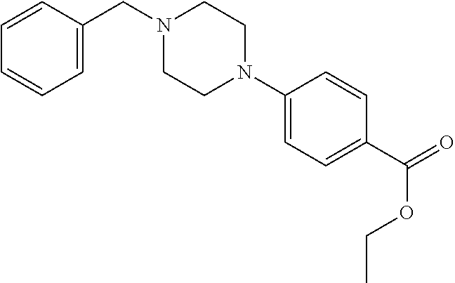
C1=CC(CN2CCN(C3=CC=C(C(=O)OCC)C=C3)CC2)=CC=C1
